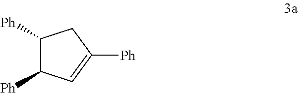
C1([Ph])C([Ph])C=C([Ph])C1
